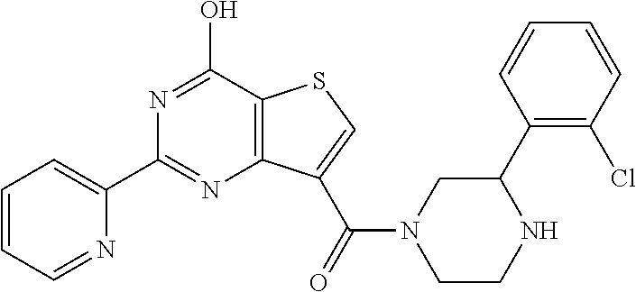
N1=C(O)C2=C(N=C1C1=CC=CC=N1)C(C(=O)N1CCNC(C3=C(Cl)C=CC=C3)C1)=CS2
